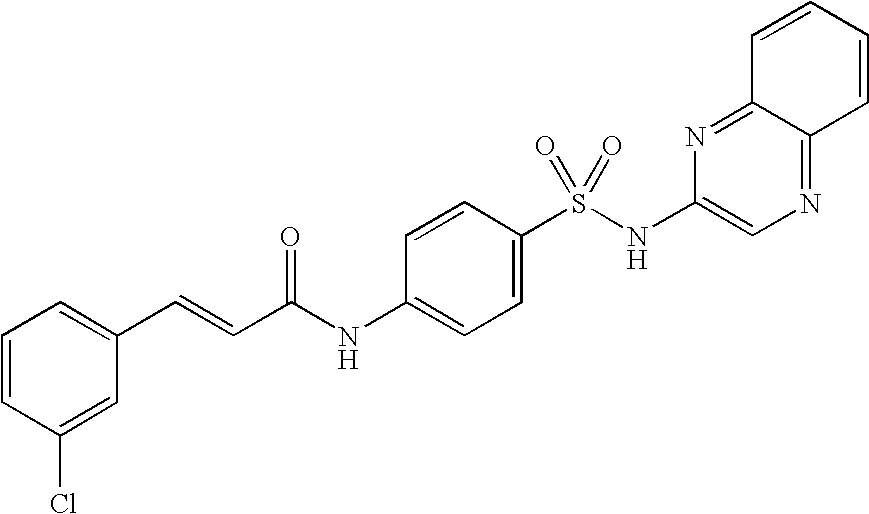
C1=CC(Cl)=CC(C=CC(NC2=CC=C(S(NC3=CN=C4C(=N3)C=CC=C4)(=O)=O)C=C2)=O)=C1
